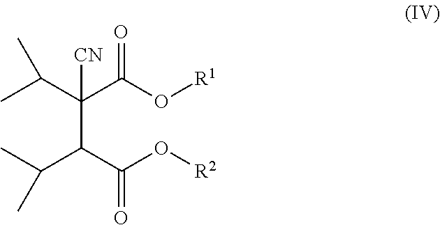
C(C(C(O[R2])=O)C(C)C)(C(O[R1])=O)(C(C)C)[CN]
